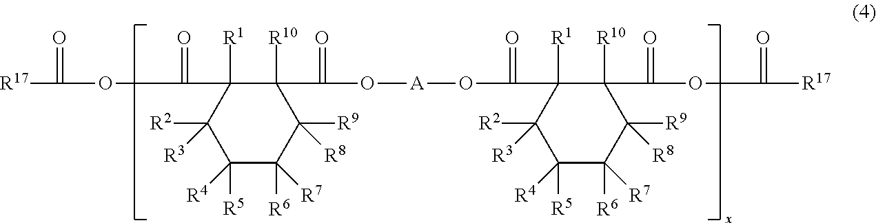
C1(C(OC(=O)[R17])=O)([R1])C([R2])([R3])C([R5])([R4])C([R6])([R7])C([R9])([R8])C1([R10])C(=O)O[A]OC(=O)C1([R1])C([R2])([R3])C([R5])([R4])C([R6])([R7])C([R9])([R8])C1([R10])C(=O)OC(=O)[R17]
